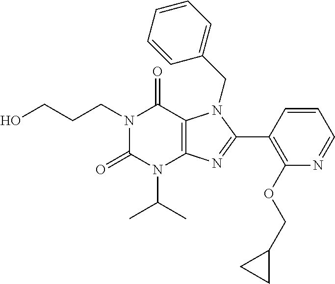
OCCCN1C(=O)N(C(C)C)C2=C(C1=O)N(CC1=CC=CC=C1)C(C1=C(OCC3CC3)N=CC=C1)=N2
